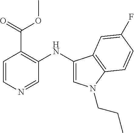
C1(C(=O)OC)=C(NC2=CN(CCC)C3=C2C=C(F)C=C3)C=NC=C1
